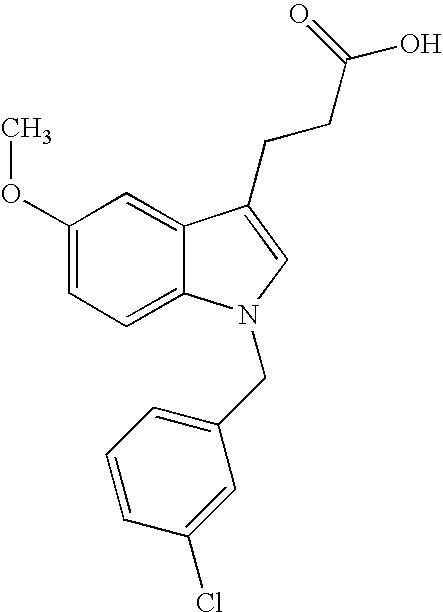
C1(OC)=CC=C2C(=C1)C(CCC(O)=O)=CN2CC1=CC=CC(Cl)=C1
